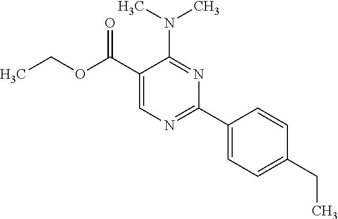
N(C1=NC(C2=CC=C(CC)C=C2)=NC=C1C(OCC)=O)(C)C
